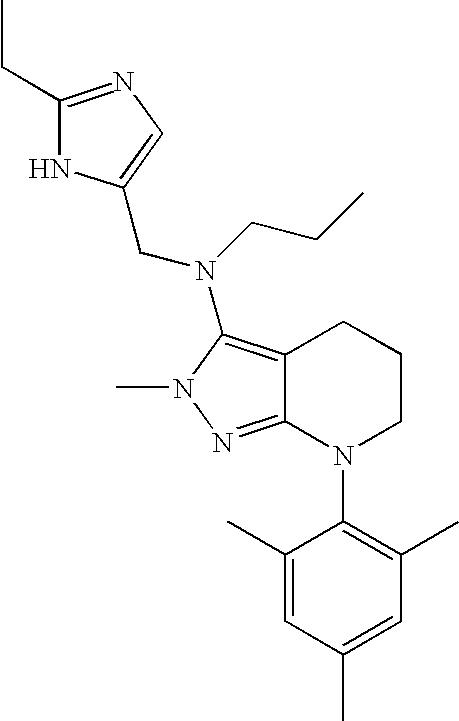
C12=C(N(CCC)CC3=CN=C(CC)N3)N(C)N=C1N(C1=C(C)C=C(C)C=C1C)CCC2
